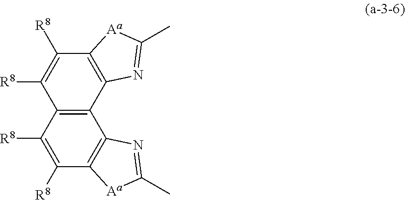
C1([R8])=C([R8])C2=C(C3=C1[Aa]C(C)=N3)C1=C(C([R8])=C2[R8])[Aa]C(C)=N1
